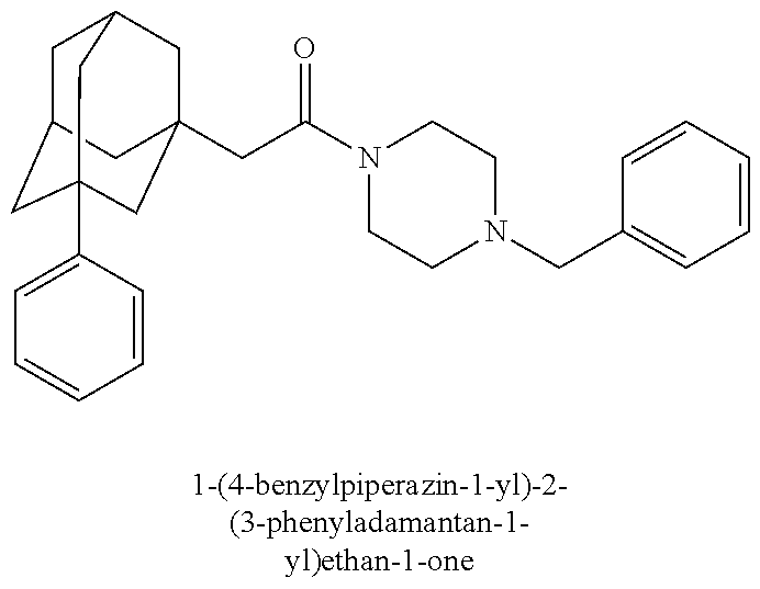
C1C2CC3(C4=CC=CC=C4)CC(CC(N4CCN(CC5=CC=CC=C5)CC4)=O)(CC1C3)C2
